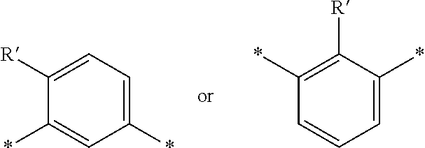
C1=C([R])C(*)=CC(*)=C1.C1([R])=C(*)C=CC=C1*
